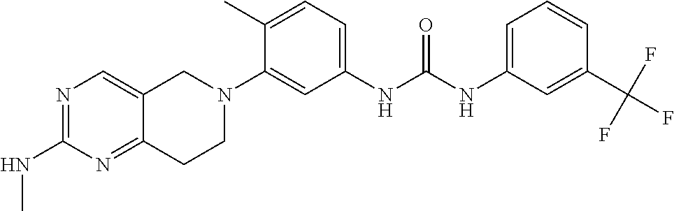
N1=C(NC)N=C2C(=C1)CN(C1=CC(NC(NC3=CC=CC(C(F)(F)F)=C3)=O)=CC=C1C)CC2
